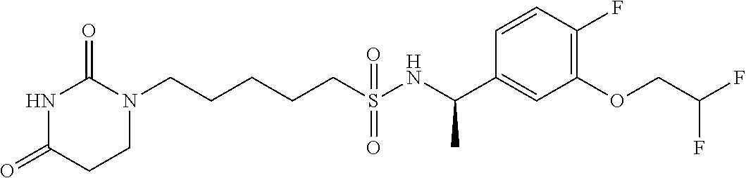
C(CCCS(NC(C1=CC(OCC(F)F)=C(F)C=C1)C)(=O)=O)CN1C(=O)NC(=O)CC1
